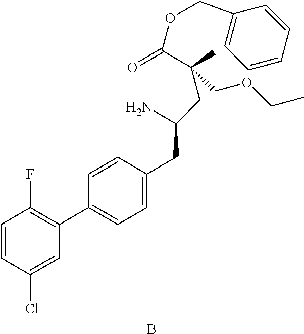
B.C1(CC(N)CC(C)(COCC)C(=O)OCC2=CC=CC=C2)=CC=C(C2=C(F)C=CC(Cl)=C2)C=C1
